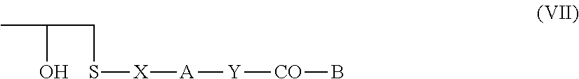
CC(O)CS[X][A][Y][CO]B
